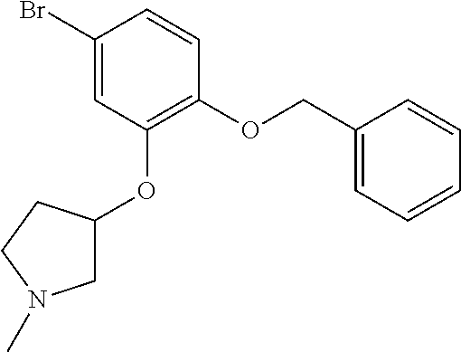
C1(Br)=CC(OC2CN(C)CC2)=C(OCC2=CC=CC=C2)C=C1
